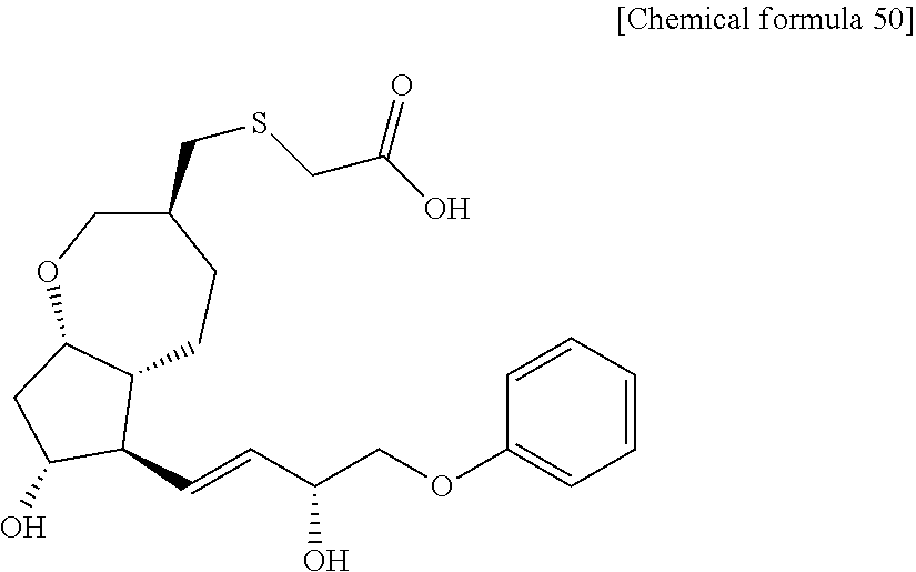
C1(CSCC(O)=O)COC2C(CC1)C(C=CC(COC1=CC=CC=C1)O)C(O)C2
